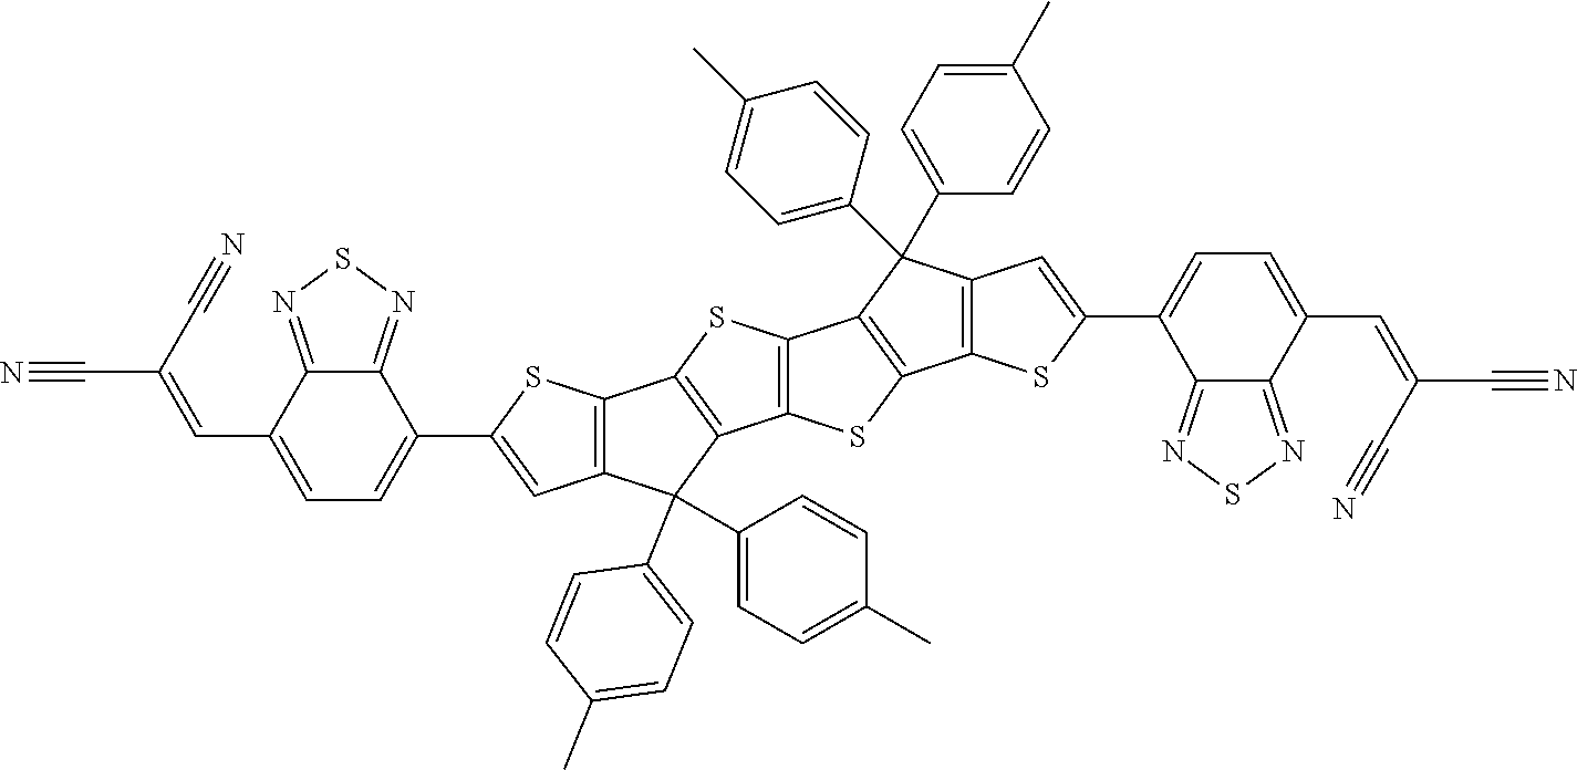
C12=C(SC(C3=CC=C(C=C(C#N)C#N)C4=NSN=C34)=C1)C1=C(C2(C2=CC=C(C)C=C2)C2=CC=C(C)C=C2)C2=C(S1)C1=C(S2)C2=C(C1(C1=CC=C(C)C=C1)C1=CC=C(C)C=C1)C=C(C1=CC=C(C=C(C#N)C#N)C3=NSN=C13)S2
